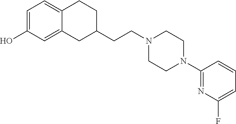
C1(CCN2CCN(C3=NC(F)=CC=C3)CC2)CCC2=CC=C(O)C=C2C1
